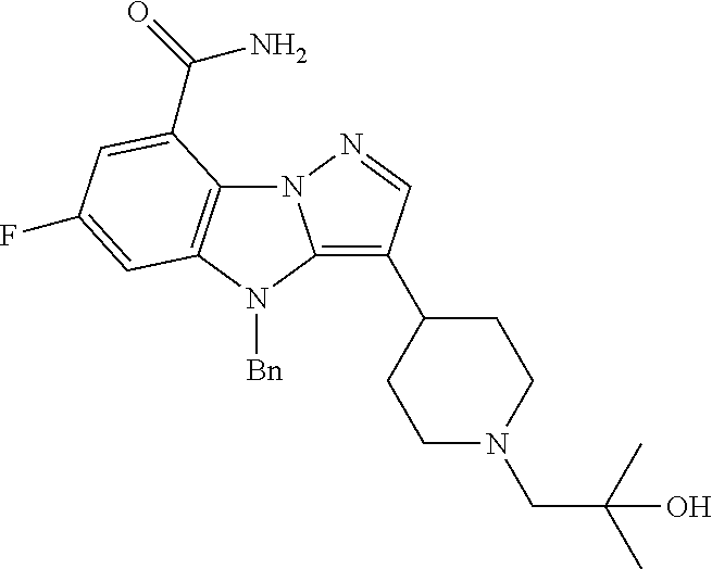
N12C3=C(N([Bn])C1=C(C1CCN(CC(C)(C)O)CC1)C=N2)C=C(F)C=C3C(=O)N
